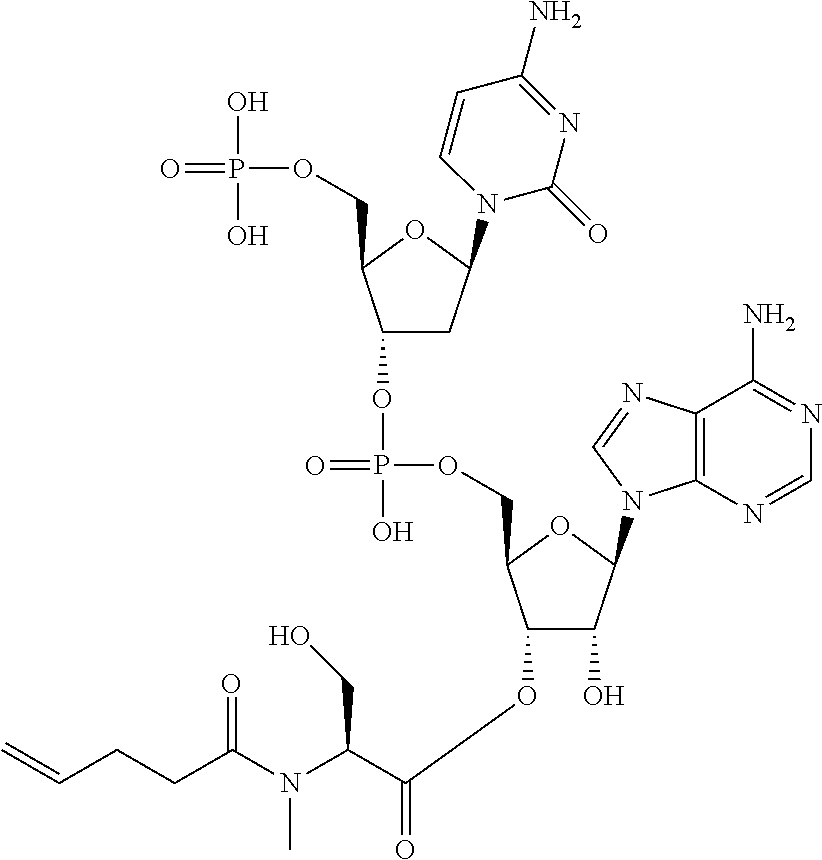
C(C(N(C(CCC=C)=O)C)C(=O)OC1C(O)C(N2C3=C(N=C2)C(N)=NC=N3)OC1COP(=O)(O)OC1CC(N2C(=O)N=C(N)C=C2)OC1COP(=O)(O)O)O
